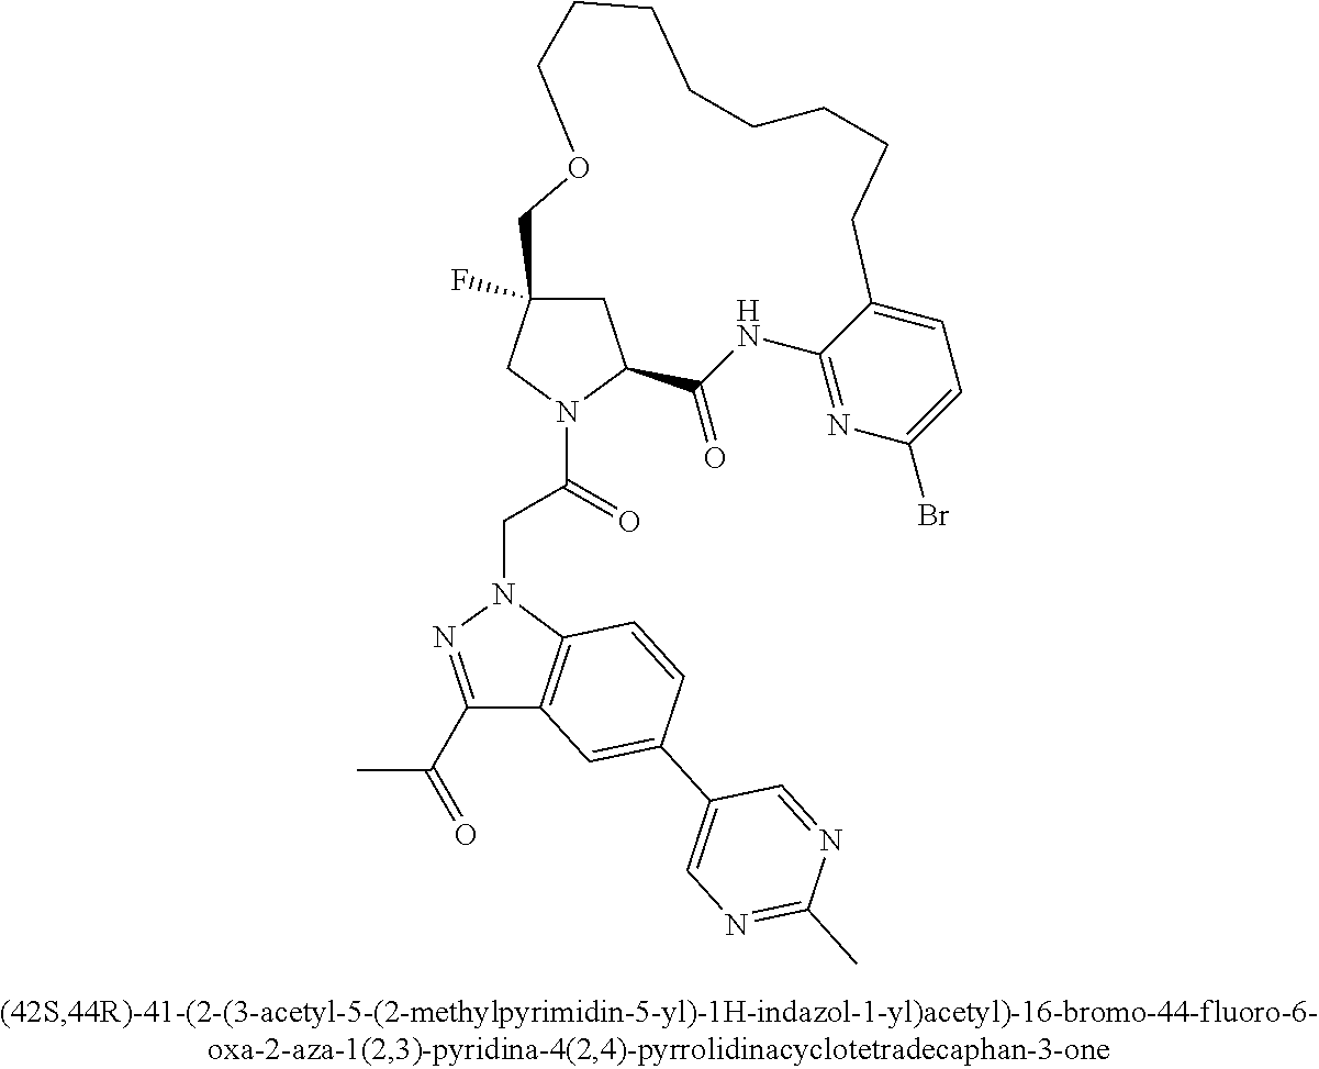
C1C2(F)CN(C(CN3N=C(C(C)=O)C4=C3C=CC(C3=CN=C(C)N=C3)=C4)=O)C1C(=O)NC1=NC(Br)=CC=C1CCCCCCCCOC2
